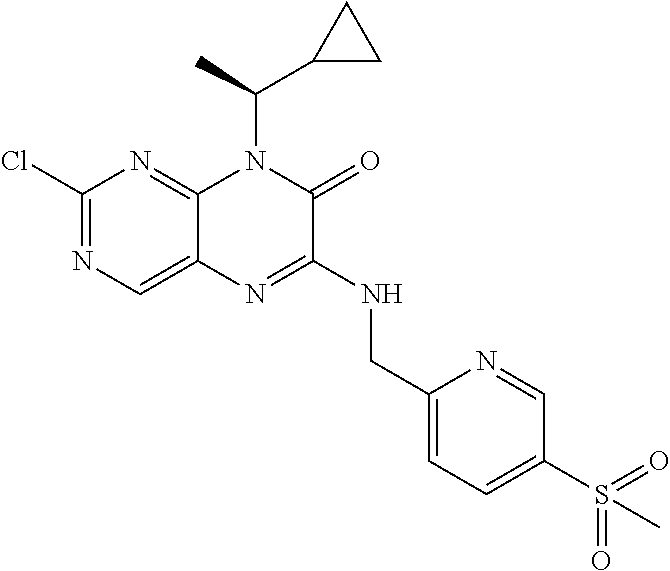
C1(Cl)=NC=C2C(=N1)N(C(C)C1CC1)C(=O)C(NCC1=CC=C(S(=O)(=O)C)C=N1)=N2
